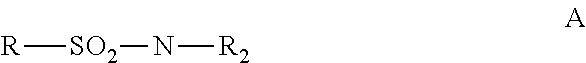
[R][SO2]N[R2]
